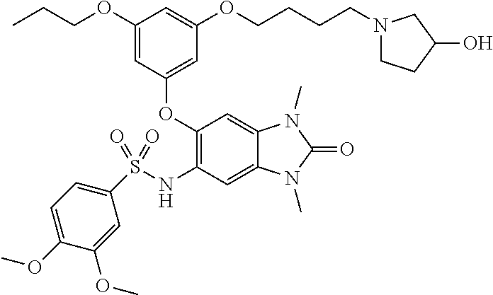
C1(OCCC)=CC(OC2=C(NS(C3=CC=C(OC)C(OC)=C3)(=O)=O)C=C3C(=C2)N(C)C(=O)N3C)=CC(OCCCCN2CCC(O)C2)=C1
